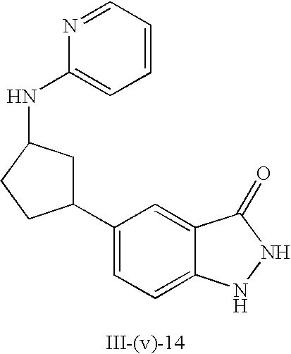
C1=C(C2CC(NC3=CC=CC=N3)CC2)C=C2C(=C1)NNC2=O
